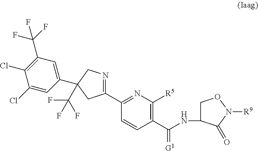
C(NC1CON([R9])C1=O)(C1=C([R5])N=C(C2=NCC(C3=CC(C(F)(F)F)=C(Cl)C(Cl)=C3)(C(F)(F)F)C2)C=C1)=[G1]
